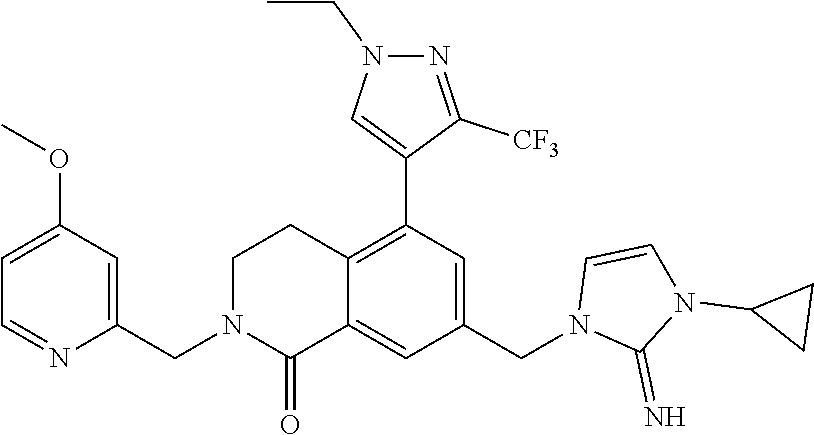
C1=CN(CC2=CC(C3=CN(CC)N=C3[CF3])=C3C(=C2)C(=O)N(CC2=CC(OC)=CC=N2)CC3)C(=N)N1C1CC1
